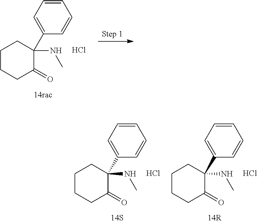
C1=CC=C(C2(NC)CCCCC2=O)C=C1.Cl.C1=CC=C(C2(NC)CCCCC2=O)C=C1.Cl.C1=CC=C(C2(NC)CCCCC2=O)C=C1.Cl
